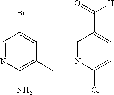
C1=NC(N)=C(C)C=C1Br.C1=NC(Cl)=CC=C1C(=O)[H]
